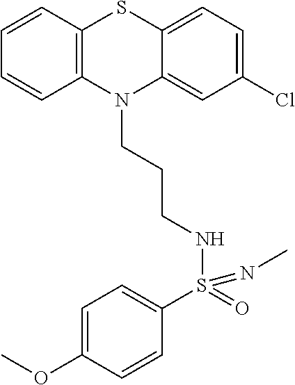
C1=CC2=C(C=C1)N(CCCNS(C1=CC=C(OC)C=C1)(=O)=NC)C1=CC(Cl)=CC=C1S2
